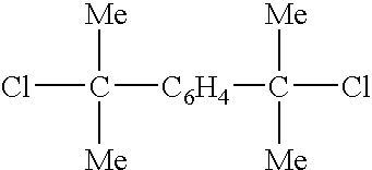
ClC([Me])([Me])[C6H4]C(Cl)([Me])[Me]
